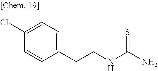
C1(CCNC(N)=S)=CC=C(Cl)C=C1
